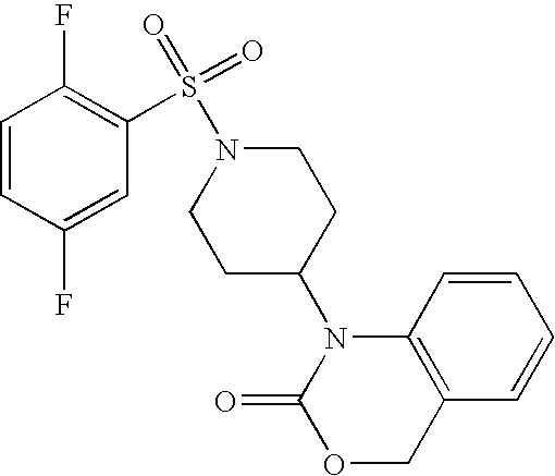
C12=C(COC(=O)N1C1CCN(S(C3=C(F)C=CC(F)=C3)(=O)=O)CC1)C=CC=C2
